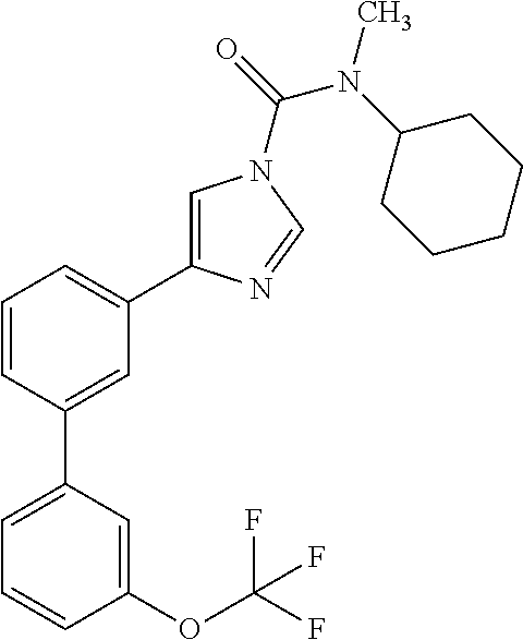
C1=C(C2=CC(C3=CN(C(=O)N(C4CCCCC4)C)C=N3)=CC=C2)C=C(OC(F)(F)F)C=C1
